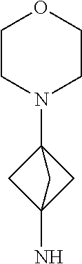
N1(C23CC(N)(C2)C3)CCOCC1
